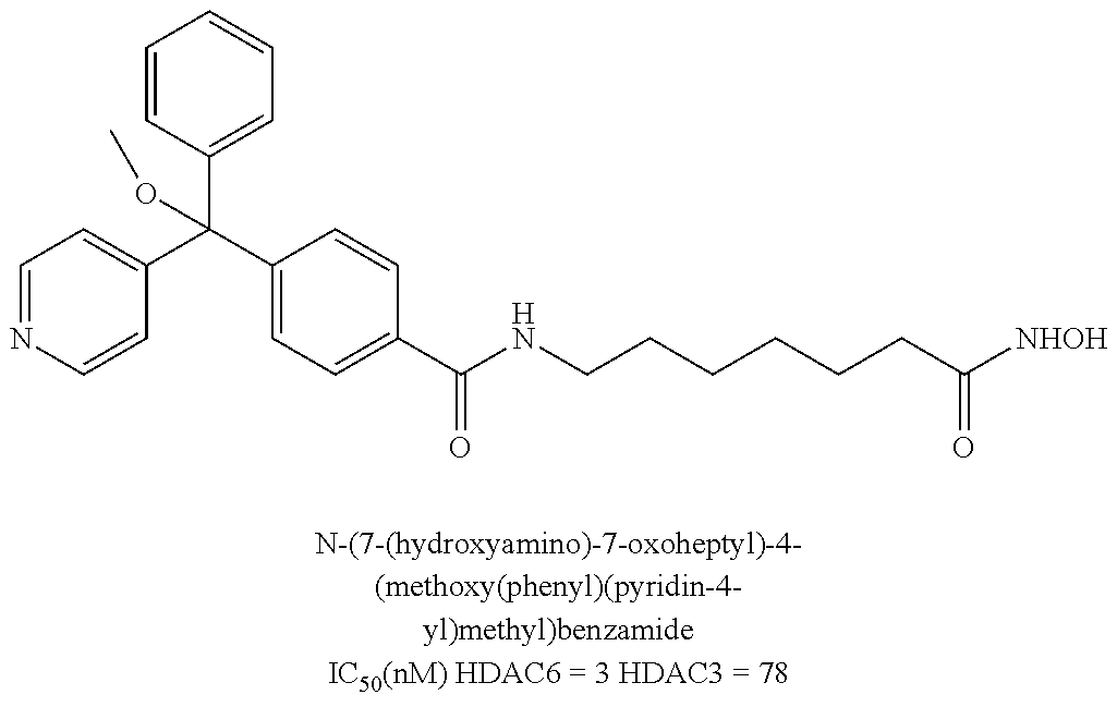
C1=NC=CC(C(C2=CC=C(C(NCCCCCCC([NHOH])=O)=O)C=C2)(C2=CC=CC=C2)OC)=C1
